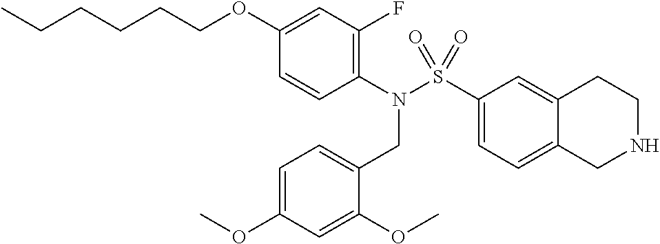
C1(N(S(C2=CC=C3C(=C2)CCNC3)(=O)=O)CC2=CC=C(OC)C=C2OC)=C(F)C=C(OCCCCCC)C=C1
